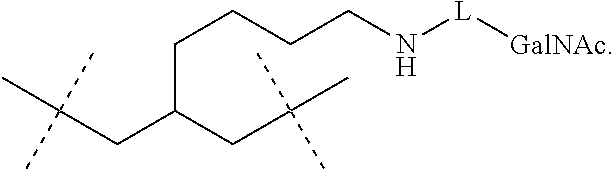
C(CC(CCCCN[L][GalNAc])CC(C)(C)C)(C)(C)C
